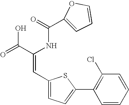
C1(C(=O)NC(C(=O)O)=CC2=CC=C(C3=C(Cl)C=CC=C3)S2)=CC=CO1
